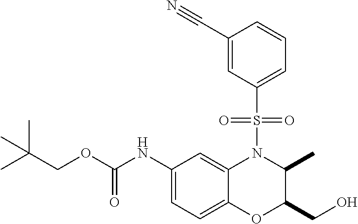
C(OC(NC1=CC=C2C(=C1)N(S(C1=CC=CC(C#N)=C1)(=O)=O)C(C)C(CO)O2)=O)C(C)(C)C
